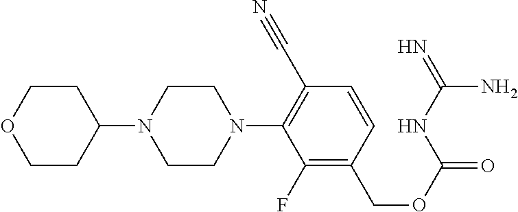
C1COCCC1N1CCN(C2=C(C#N)C=CC(COC(=O)NC(=N)N)=C2F)CC1
